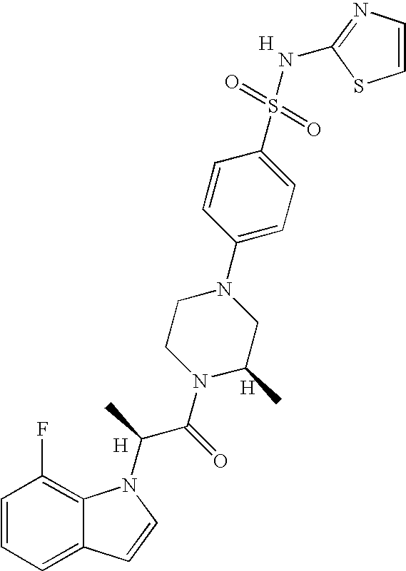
C1=CC=C2C(=C1F)N(C(C(N1C(C)CN(C3=CC=C(S(=O)(=O)NC4=NC=CS4)C=C3)CC1)=O)C)C=C2.[H].[H].[H]
